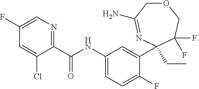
C1(C(NC2=CC=C(F)C(C3(CC)N=C(N)COCC3(F)F)=C2)=O)=NC=C(F)C=C1Cl
